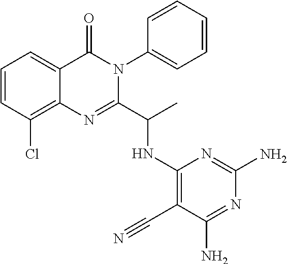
C1=CC(Cl)=C2C(=C1)C(=O)N(C1=CC=CC=C1)C(C(C)NC1=C(C#N)C(N)=NC(N)=N1)=N2
